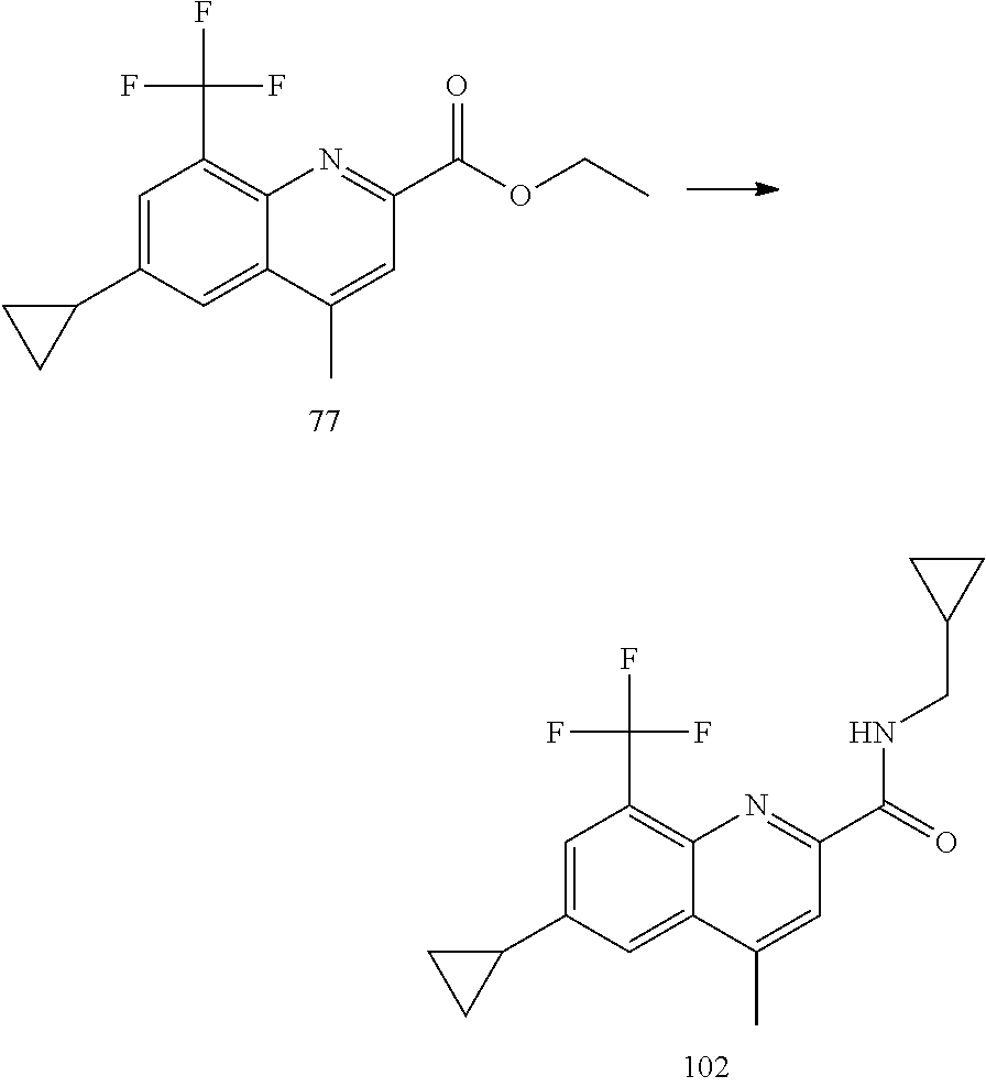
C1=C(C2CC2)C=C2C(=C1C(F)(F)F)N=C(C(=O)NCC1CC1)C=C2C.C1=C(C2CC2)C=C2C(=C1C(F)(F)F)N=C(C(OCC)=O)C=C2C
